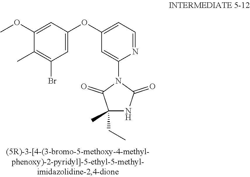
C1(OC)=CC(OC2=CC=NC(N3C(=O)C(CC)(C)NC3=O)=C2)=CC(Br)=C1C
